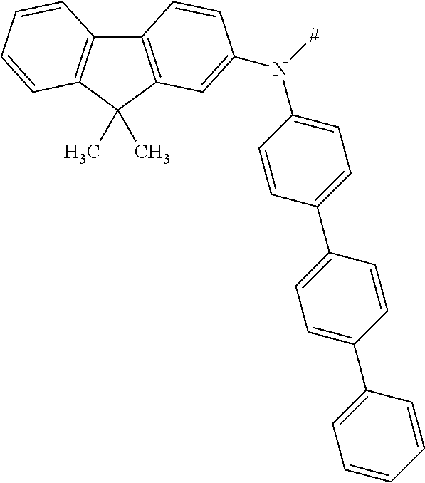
C12=C(C=C(N([#])C3=CC=C(C4=CC=C(C5=CC=CC=C5)C=C4)C=C3)C=C1)C(C)(C)C1=C2C=CC=C1
